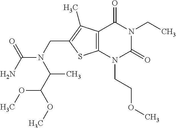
C12=C(N(CCOC)C(=O)N(CC)C1=O)SC(CN(C(C(OC)OC)C)C(=O)N)=C2C
